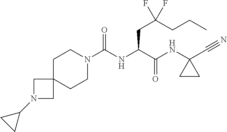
C(NC(C(NC1(C#N)CC1)=O)CC(F)(CCC)F)(N1CCC2(CC1)CN(C1CC1)C2)=O
